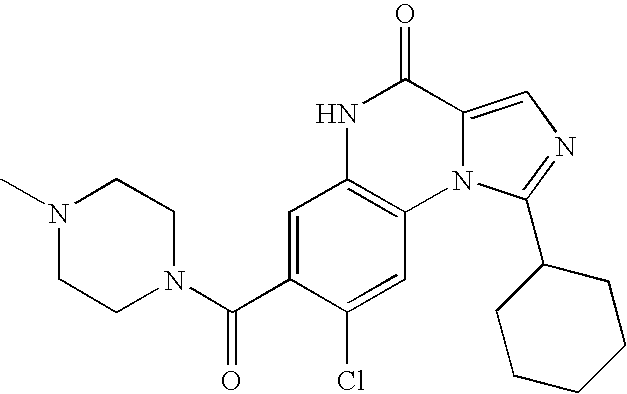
C1=C(C(N2CCN(C)CC2)=O)C(Cl)=CC2=C1NC(=O)C1=CN=C(C3CCCCC3)N21
